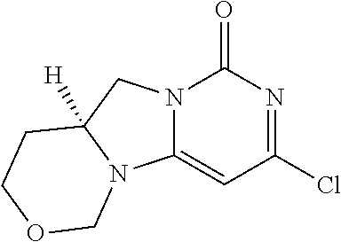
ClC1=NC(=O)N2C(=C1)N1C([H])(C2)CCOC1
